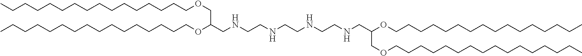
C(CCCCCCCCCCCCCCOCC(OCCCCCCCCCCCCCCCC)CNCCNCCNCCNCC(COCCCCCCCCCCCCCCCC)OCCCCCCCCCCCCCCCC)C
